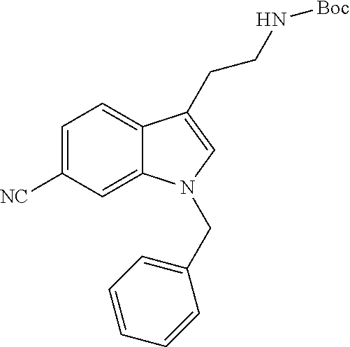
C1=C([NC])C=C2C(=C1)C(CCN[Boc])=CN2CC1=CC=CC=C1
